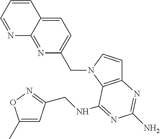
C12=NC(CN3C4=C(C=C3)N=C(N)N=C4NCC3=NOC(C)=C3)=CC=C1C=CC=N2
